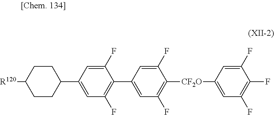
C1CC([R120])CCC1C1=CC(F)=C(C2=CC(F)=C([CF2O]C3=CC(F)=C(F)C(F)=C3)C(F)=C2)C(F)=C1
